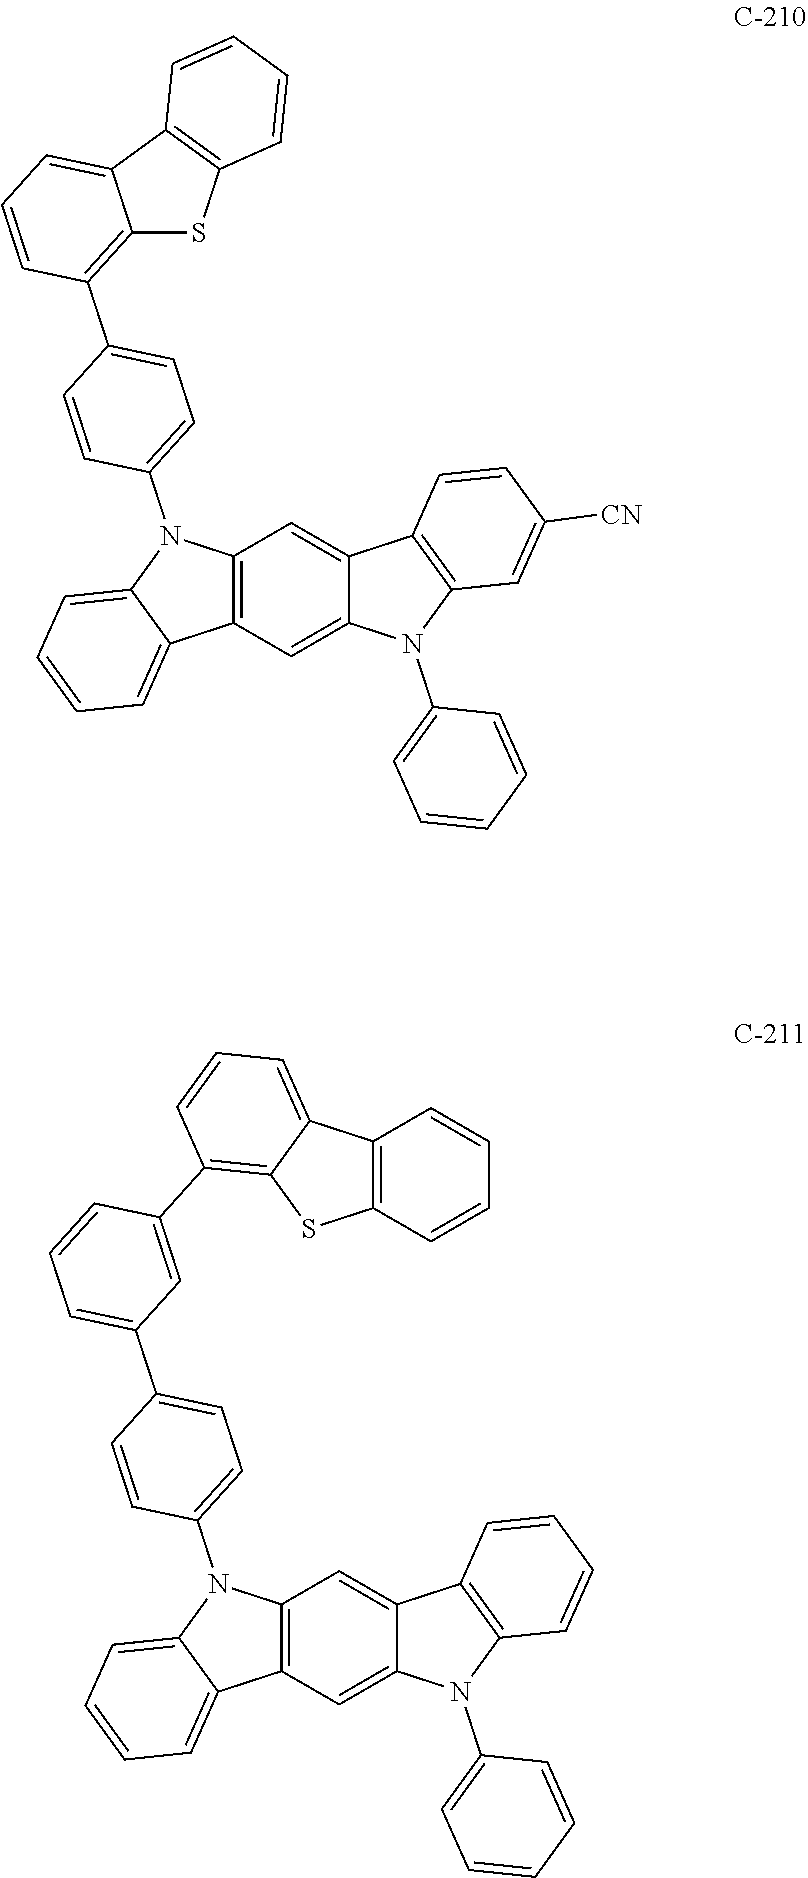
C12=C(C3=CC=C(N4C5=C(C=C6C(=C5)C5=C(N6C6=CC=CC=C6)C=C([CN])C=C5)C5=CC=CC=C45)C=C3)C=CC=C1C1=C(S2)C=CC=C1.C1(C2=CC=C(N3C4=C(C=C5C(=C4)C4=C(N5C5=CC=CC=C5)C=CC=C4)C4=CC=CC=C34)C=C2)=CC=CC(C2=C3C(=CC=C2)C2=C(C=CC=C2)S3)=C1
